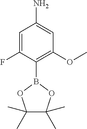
C1=C(F)C(B2OC(C)(C)C(C)(C)O2)=C(OC)C=C1N
